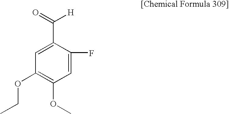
C1=C(F)C(C([H])=O)=CC(OCC)=C1OC
